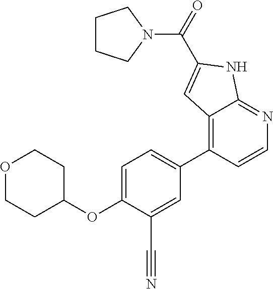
C(C1=CC2=C(C3=CC=C(OC4CCOCC4)C(C#N)=C3)C=CN=C2N1)(N1CCCC1)=O
